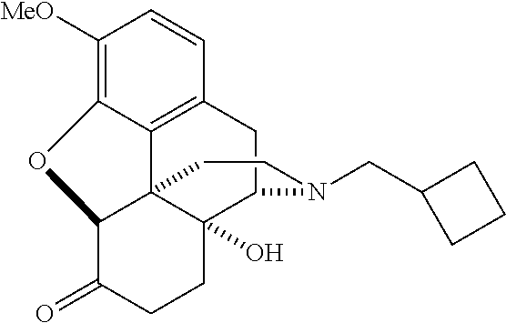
C1([MeO])=C2C3=C(C=C1)CC1C4(O)C3(C(C(=O)CC4)O2)CCN1CC1CCC1
